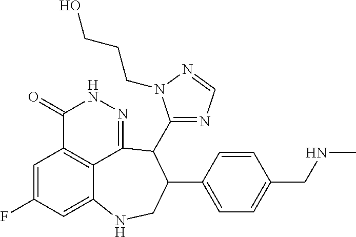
C1=C(F)C=C2C3=C1C(=O)NN=C3C(C1=NC=NN1CCCO)C(C1=CC=C(CNC)C=C1)CN2
